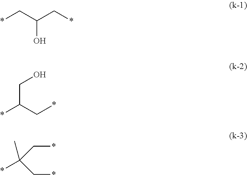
*CC(C*)O.*C(C*)CO.*CC(*)(C)C*
